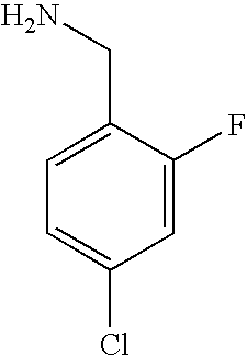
C1=C(Cl)C=C(F)C(CN)=C1
